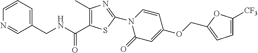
N1(C2=NC(C)=C(C(NCC3=CC=CN=C3)=O)S2)C(=O)C=C(OCC2=CC=C([CF3])O2)C=C1
